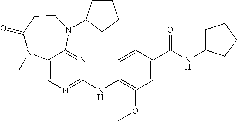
C1(NC2=NC=C3C(=N2)N(C2CCCC2)CCC(=O)N3C)=C(OC)C=C(C(NC2CCCC2)=O)C=C1
